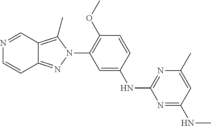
C1=CC(OC)=C(N2C(C)=C3C(=N2)C=CN=C3)C=C1NC1=NC(C)=CC(NC)=N1
